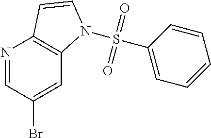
N1=CC(Br)=CC2=C1C=CN2S(C1=CC=CC=C1)(=O)=O
